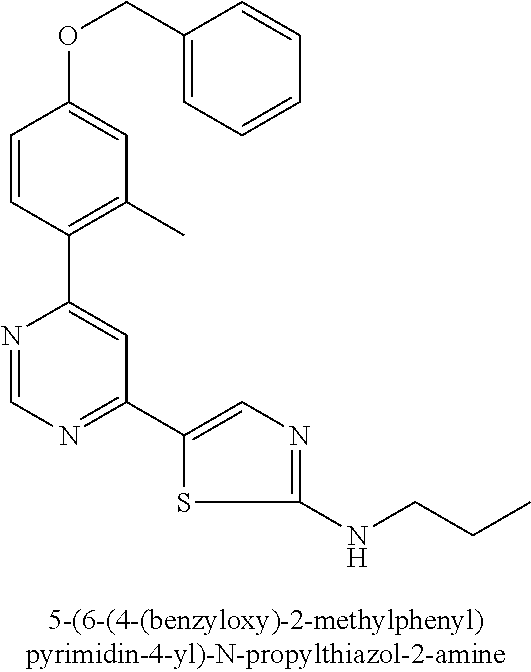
C1=CC(C2=CC(C3=CN=C(NCCC)S3)=NC=N2)=C(C)C=C1OCC1=CC=CC=C1
